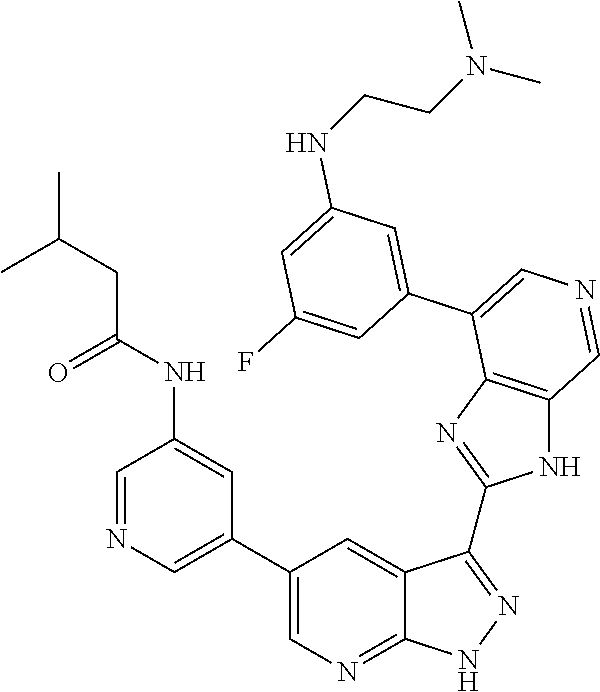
C1=C(C2=CN=CC3=C2N=C(C2=NNC4=NC=C(C5=CN=CC(NC(=O)CC(C)C)=C5)C=C42)N3)C=C(F)C=C1NCCN(C)C
